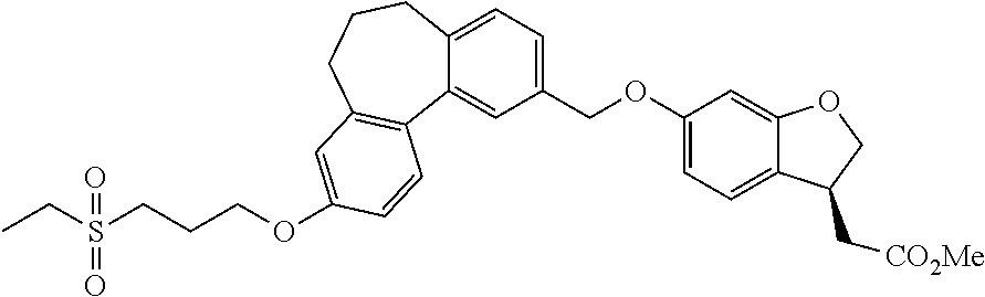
C(OC1=CC=C2C(=C1)OCC2C[CO2Me])C1=CC=C2C(=C1)C1=C(CCC2)C=C(OCCCS(=O)(CC)=O)C=C1
